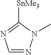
C1=NN(C)C([SnMe3])=N1
